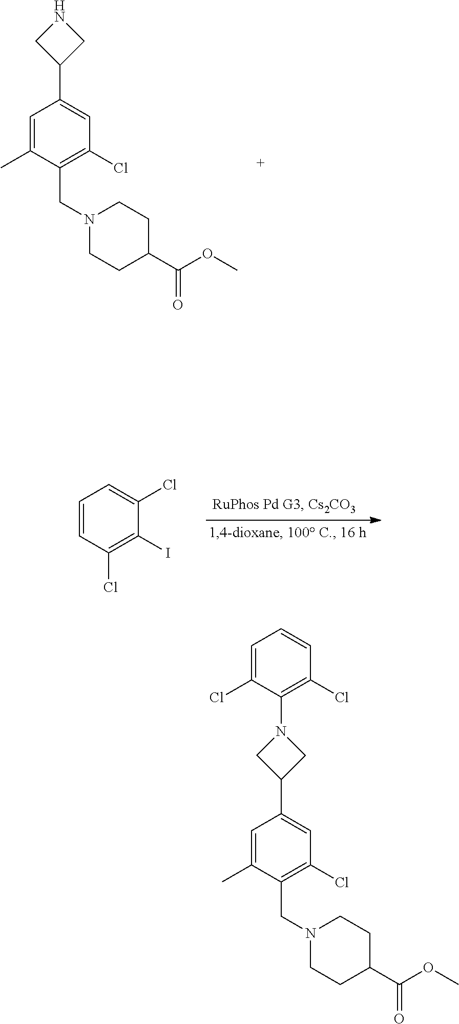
C1=C(C)C(CN2CCC(C(OC)=O)CC2)=C(Cl)C=C1C1CNC1.C1=CC(Cl)=C(I)C(Cl)=C1.C1=C(C)C(CN2CCC(C(OC)=O)CC2)=C(Cl)C=C1C1CN(C2=C(Cl)C=CC=C2Cl)C1
